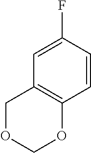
C1=CC(F)=CC2=C1OCOC2
